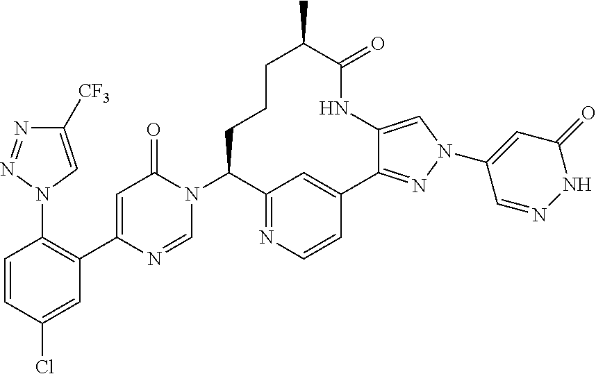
C1([CF3])=CN(C2=C(C3=CC(=O)N(C4CCCC(C)C(=O)NC5=CN(C6=CC(=O)NN=C6)N=C5C5=CC4=NC=C5)C=N3)C=C(Cl)C=C2)N=N1
